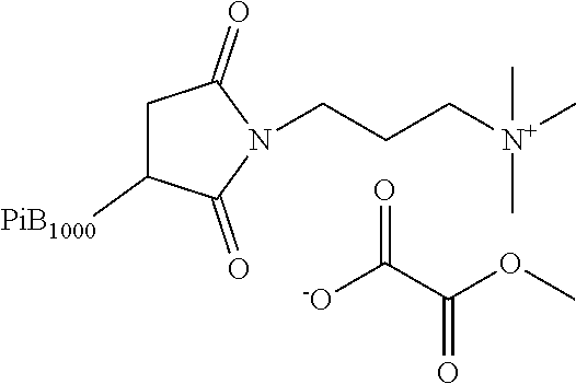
C1C([PiB1000])C(=O)N(CCC[N+](C)(C)C)C1=O.[-O]C(C(OC)=O)=O
